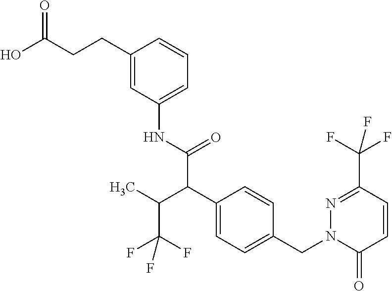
C(C(O)=O)CC1=CC(NC(C(C2=CC=C(CN3C(=O)C=CC(C(F)(F)F)=N3)C=C2)C(C(F)(F)F)C)=O)=CC=C1
